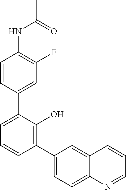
N(C(=O)C)C1=C(F)C=C(C2=CC=CC(C3=CC=C4C(=C3)C=CC=N4)=C2O)C=C1
